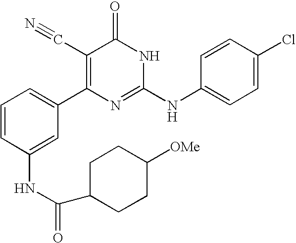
C1(NC(C2CCC([OMe])CC2)=O)=CC(C2=C(C#N)C(=O)NC(NC3=CC=C(Cl)C=C3)=N2)=CC=C1
